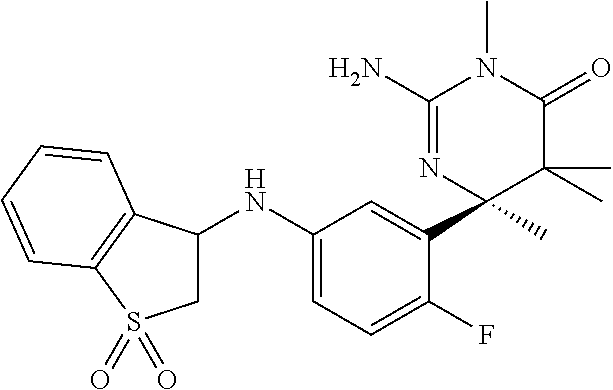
C1(NC2=CC=C(F)C(C3(C)C(C)(C)C(=O)N(C)C(N)=N3)=C2)CS(=O)(=O)C2=C1C=CC=C2
